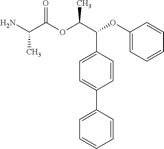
NC(C(OC(C(C1=CC=C(C2=CC=CC=C2)C=C1)OC1=CC=CC=C1)C)=O)C
